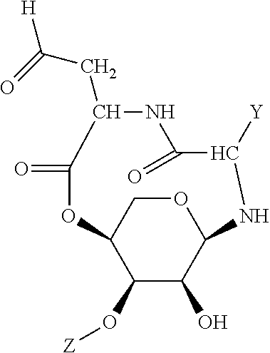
C1(O[Z])C(O)C2OCC1OC(=O)C(CC([H])=O)NC(=O)C([Y])N2
